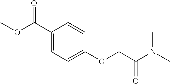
COC(C1=CC=C(OCC(N(C)C)=O)C=C1)=O
